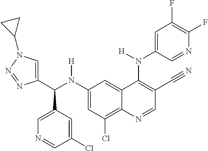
C1(N(C(C2=CN(C3CC3)N=N2)C2=CN=CC(Cl)=C2)[H])=CC(Cl)=C2C(=C1)C(N(C1=CC(F)=C(F)N=C1)[H])=C(C#N)C=N2
